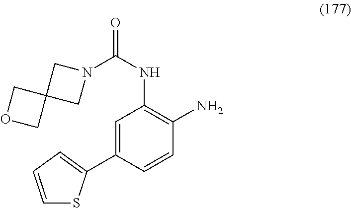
C1=CC=C(C2=CC(NC(=O)N3CC4(C3)COC4)=C(N)C=C2)S1
